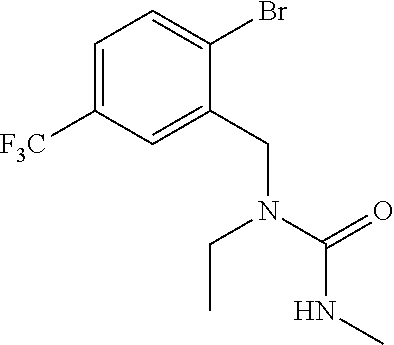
C1=C([F3C])C=C(CN(C(=O)NC)CC)C(Br)=C1
